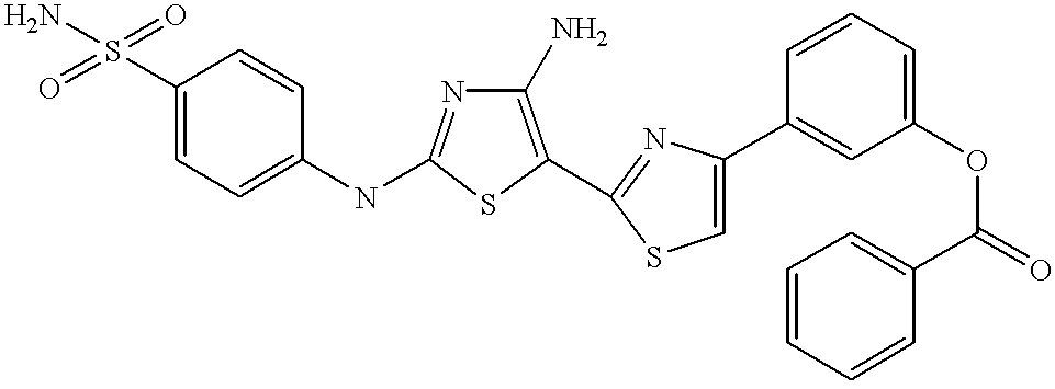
C1(S(=O)(=O)N)=CC=C(NC2=NC(N)=C(C3=NC(C4=CC(OC(=O)C5=CC=CC=C5)=CC=C4)=CS3)S2)C=C1
